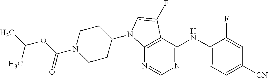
C12=C(C(NC3=CC=C([CN])C=C3F)=NC=N1)C(F)=CN2C1CCN(C(OC(C)C)=O)CC1
